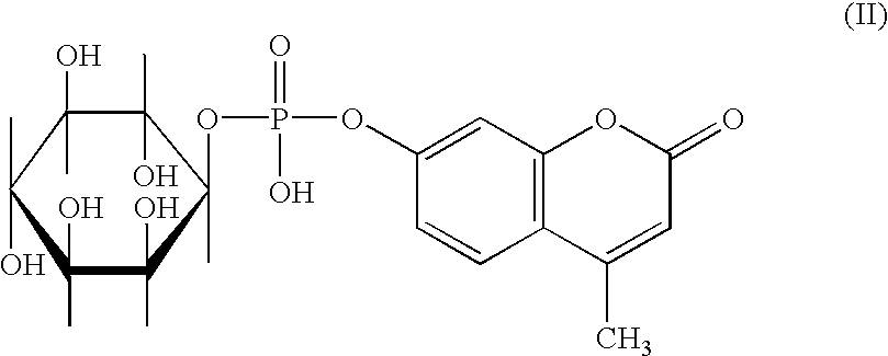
C1(C)(O)C(C)(O)C(OP(OC2=CC3=C(C=C2)C(C)=CC(=O)O3)(=O)O)(C)C(C)(O)C(O)(C)C1(C)O
